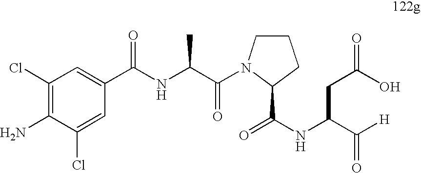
C1(Cl)=C(N)C(Cl)=CC(C(NC(C(N2CCCC2C(=O)NC(C([H])=O)CC(O)=O)=O)C)=O)=C1
